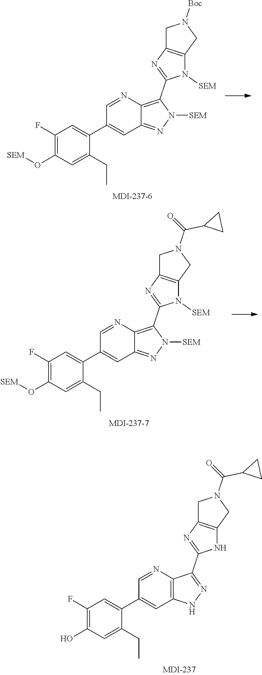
C12=C(CN([Boc])C1)N([SEM])C(C1=C3N=CC(C4=CC(F)=C(O[SEM])C=C4CC)=CC3=NN1[SEM])=N2.C12=C(CN(C(=O)C3CC3)C1)N([SEM])C(C1=C3N=CC(C4=CC(F)=C(O[SEM])C=C4CC)=CC3=NN1[SEM])=N2.C(=O)(C1CC1)N1CC2=C(C1)NC(C1=NNC3=C1N=CC(C1=CC(F)=C(O)C=C1CC)=C3)=N2
